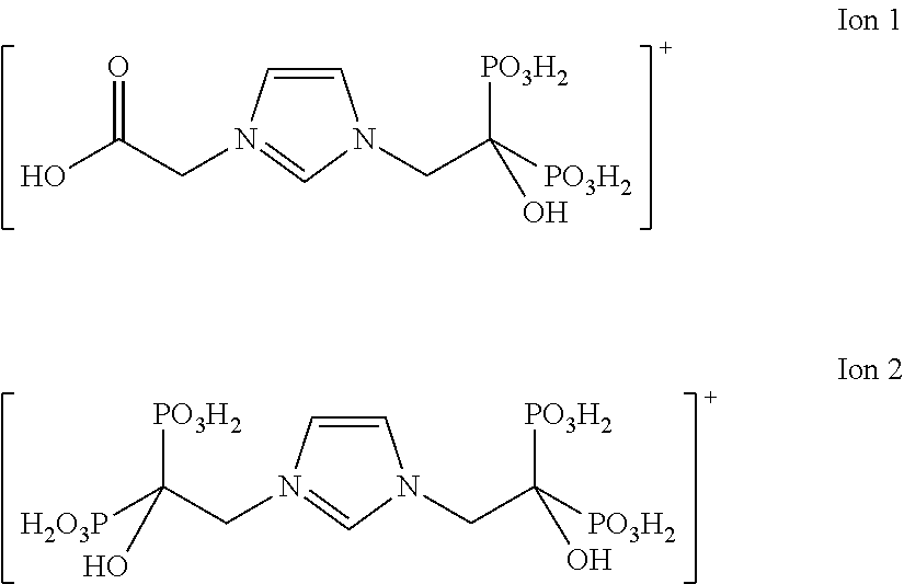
C1=CN(CC(=O)O)=CN1CC([PO3H2])([PO3H2])O.C1=CN(CC([PO3H2])([H2O3P])O)=CN1CC([PO3H2])([PO3H2])O
